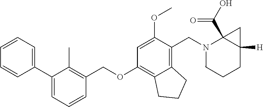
C1=CC=C(C2=CC=CC(COC3=C4C(=C(CN5C6(C(O)=O)C([H])(CCC5)C6)C(OC)=C3)CCC4)=C2C)C=C1
